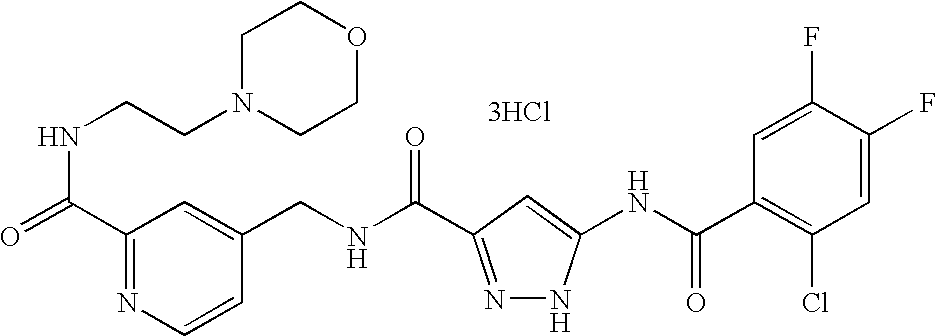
C(NC(=O)C1=NNC(NC(C2=C(Cl)C=C(F)C(F)=C2)=O)=C1)C1=CC(C(=O)NCCN2CCOCC2)=NC=C1.[3HCl]
